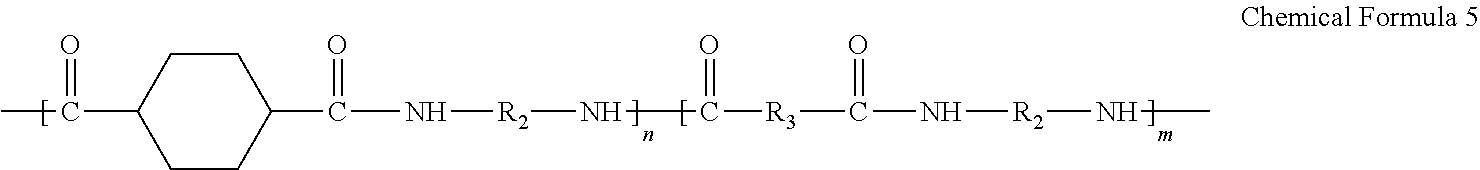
CC(C1CCC(C(=O)N[R2]NC(=O)[R3]C(=O)N[R2]NC)CC1)=O
